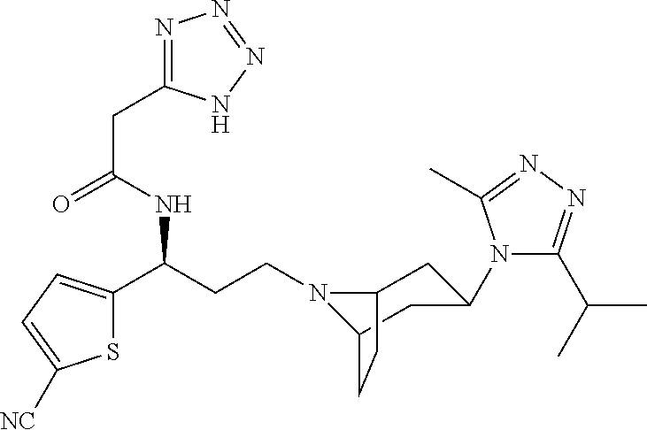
N1(CCC(C2=CC=C([NC])S2)NC(CC2=NN=NN2)=O)C2CC(N3C(C(C)C)=NN=C3C)CC1CC2
